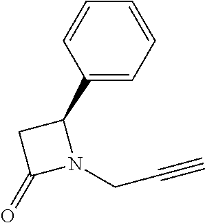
C1(C2CC(=O)N2CC#C)=CC=CC=C1
